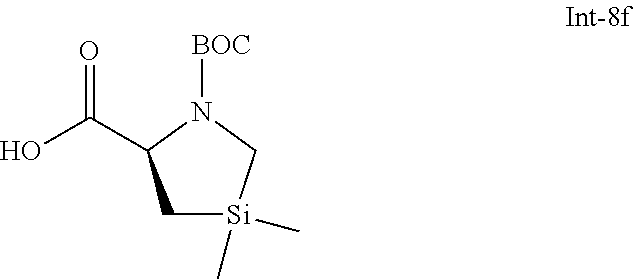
C1[Si](C)(C)CN([BOC])C1C(O)=O
